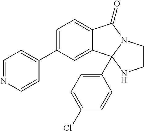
C12=CC=C(C3=CC=NC=C3)C=C1C1(C3=CC=C(Cl)C=C3)N(C2=O)CCN1
